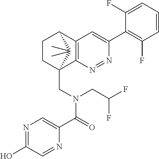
N1=NC2=C(C=C1C1=C(F)C=CC=C1F)C1CCC2(CN(C(=O)C2=CN=C(O)C=N2)CC(F)F)C1(C)C
